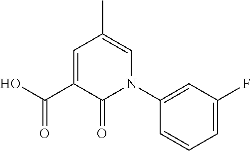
C1=C(C(O)=O)C(=O)N(C2=CC(F)=CC=C2)C=C1C
